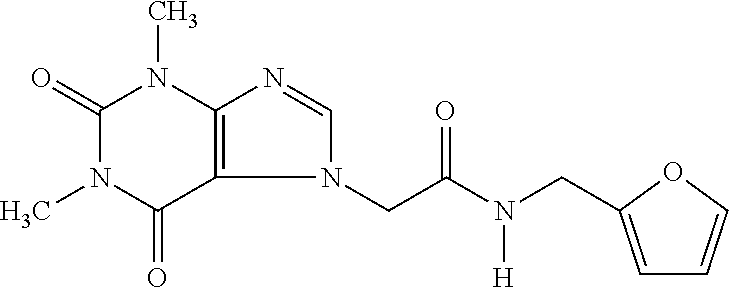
C1(=O)N(C)C(=O)C2=C(N1C)N=CN2CC(N(CC1=CC=CO1)[H])=O
